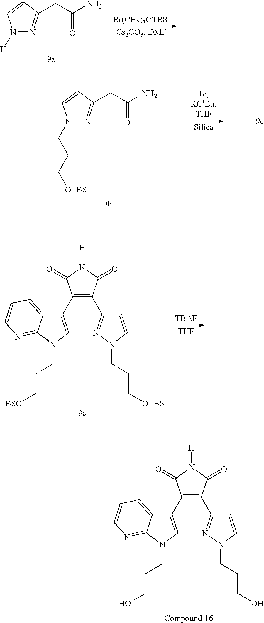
N1([H])N=C(CC(N)=O)C=C1.C1(C2=CN(CCC[TBSO])C3=NC=CC=C23)=C(C2=NN(CCC[OTBS])C=C2)C(=O)N([H])C1=O.[THF].C1(C2=CN(CCCO)C3=NC=CC=C23)=C(C2=NN(CCCO)C=C2)C(=O)N([H])C1=O.N1(CCC[OTBS])N=C(CC(N)=O)C=C1
